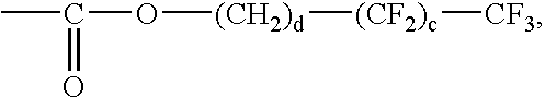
CC(=O)O[(CH2)d][(CF2)c][CF3]
